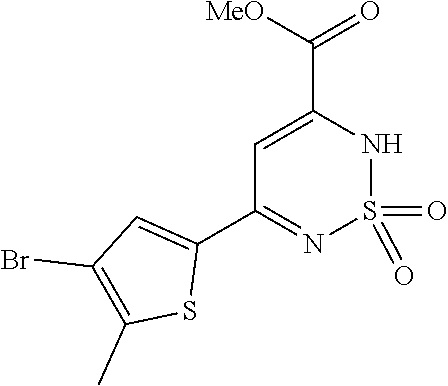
C1=C(C([MeO])=O)NS(=O)(=O)N=C1C1=CC(Br)=C(C)S1
